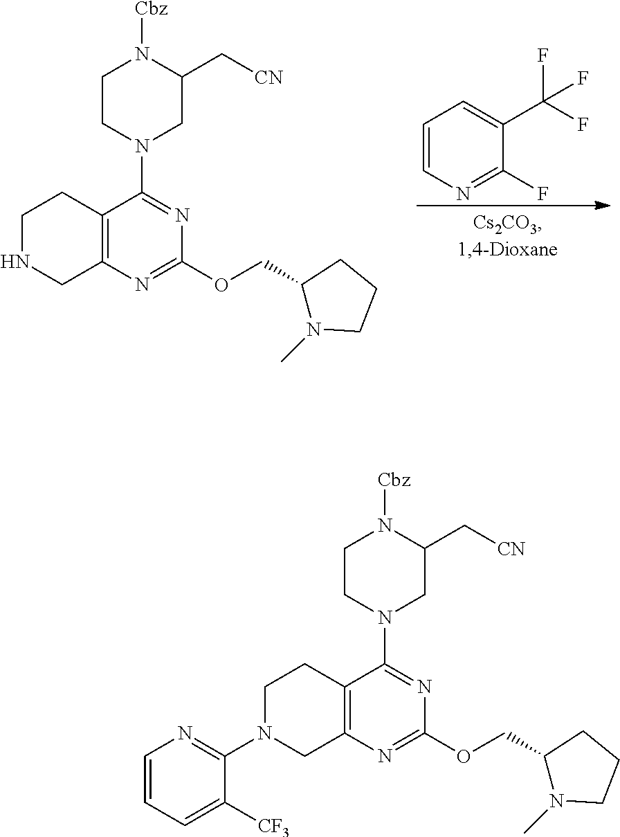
N1CC2=C(CC1)C(N1CC(C[CN])N([Cbz])CC1)=NC(OCC1N(C)CCC1)=N2.C1=CN=C(F)C(C(F)(F)F)=C1.C1=CC=C([CF3])C(N2CC3=C(CC2)C(N2CC(C[CN])N([Cbz])CC2)=NC(OCC2N(C)CCC2)=N3)=N1
